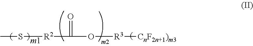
CS[R2]C(=O)O[R3][CnF2n+1)m3]
